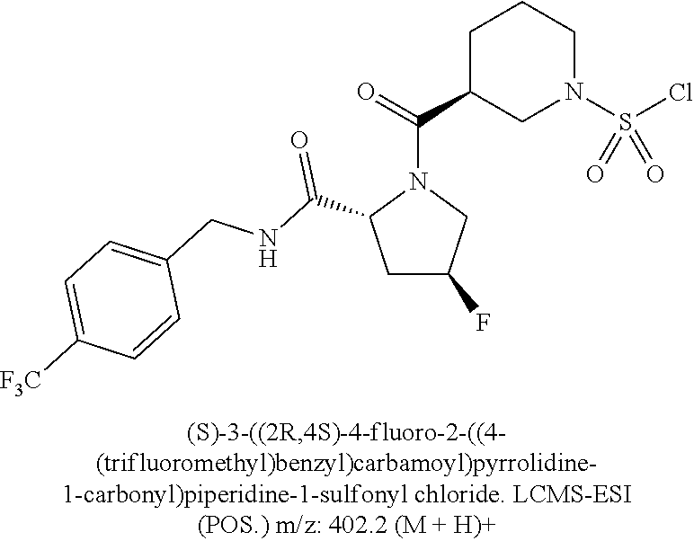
C1C(C(=O)N2C(C(NCC3=CC=C([F3C])C=C3)=O)CC(F)C2)CN(S(Cl)(=O)=O)CC1
